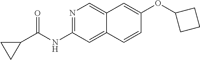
N1=C(NC(C2CC2)=O)C=C2C(=C1)C=C(OC1CCC1)C=C2
